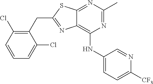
C1(CC2=NC3=C(NC4=CC=C([CF3])N=C4)N=C(C)N=C3S2)=C(Cl)C=CC=C1Cl
